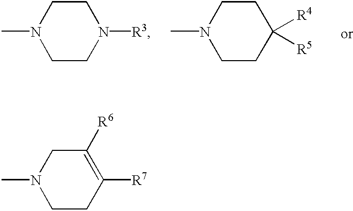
CN1CCC([R7])=C([R6])C1.CN1CCN([R3])CC1.CN1CCC([R4])([R5])CC1
